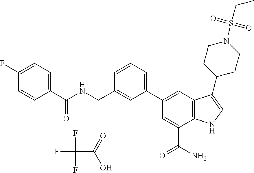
FC(F)(F)C(=O)O.C1=C(C(N)=O)C2=C(C=C1C1=CC=CC(CNC(C3=CC=C(F)C=C3)=O)=C1)C(C1CCN(S(CC)(=O)=O)CC1)=CN2
